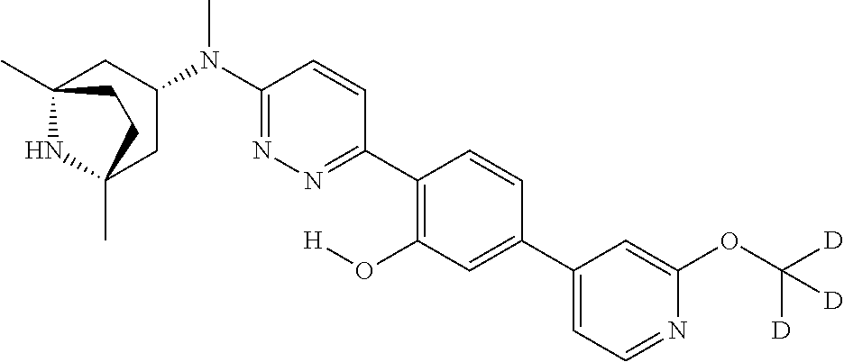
C12(C)NC(C)(CC(N(C3=NN=C(C4=C(O[H])C=C(C5=CC=NC(OC([D])([D])[D])=C5)C=C4)C=C3)C)C1)CC2
